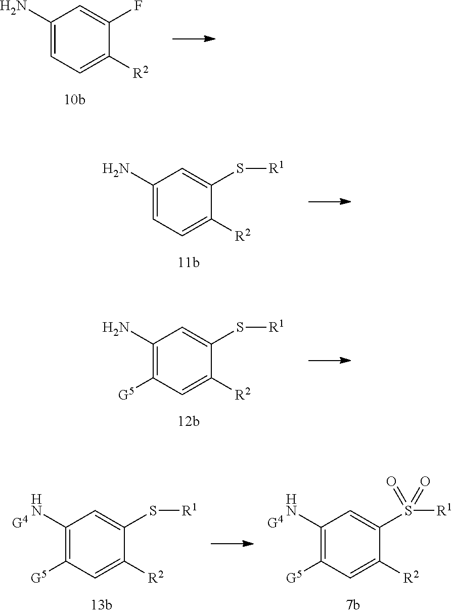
C1(N)=CC=C([R2])C(F)=C1.C1(N)=CC=C([R2])C(S[R1])=C1.C1(N)=C([G5])C=C([R2])C(S[R1])=C1.C1(N)=C([G5])C=C([R2])C(S[R1])=C1.C1(N)=C([G5])C=C([R2])C(S([R1])(=O)=O)=C1
